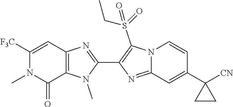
C1([F3C])=CC2=C(C(=O)N1C)N(C)C(C1=C(S(=O)(=O)CC)N3C(=N1)C=C(C1([CN])CC1)C=C3)=N2
